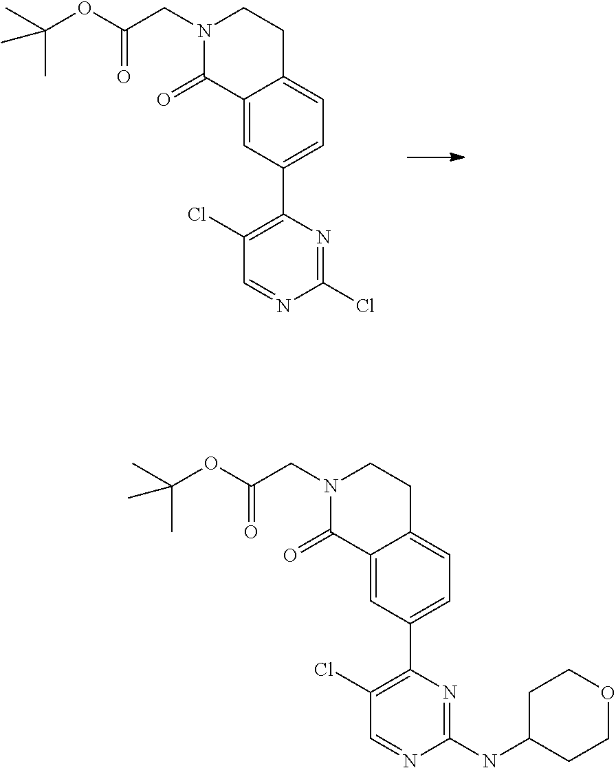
C12=CC(C3=C(Cl)C=NC(Cl)=N3)=CC=C1CCN(CC(=O)OC(C)(C)C)C2=O.C12=CC(C3=C(Cl)C=NC(NC4CCOCC4)=N3)=CC=C1CCN(CC(=O)OC(C)(C)C)C2=O
